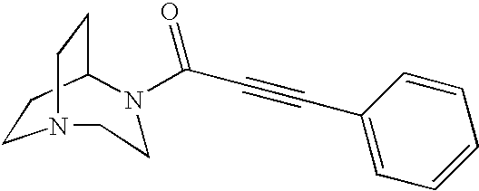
C1CC2CCN1CCN2C(=O)C#CC1=CC=CC=C1
